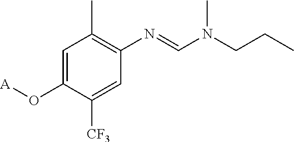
C1=C(O[A])C([CF3])=CC(N=CN(CCC)C)=C1C
